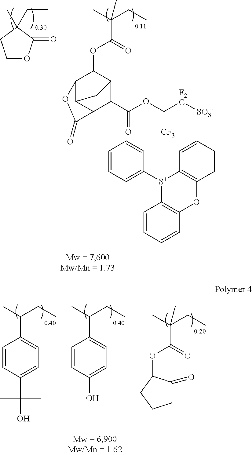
C1OC(=O)C(C)(CC)C1.CC(CC)(C(OC1C2C3C(C(C(OC([F2C][SO3-])[CF3])=O)C1C3)C(=O)O2)=O)C.C1=CC=C([S+]2C3=C(C=CC=C3)OC3=C2C=CC=C3)C=C1.CC(CC)C1=CC=C(C(O)(C)C)C=C1.CC(CC)C1=CC=C(O)C=C1.CC(CC)(C(OC1C(=O)CCC1)=O)C
